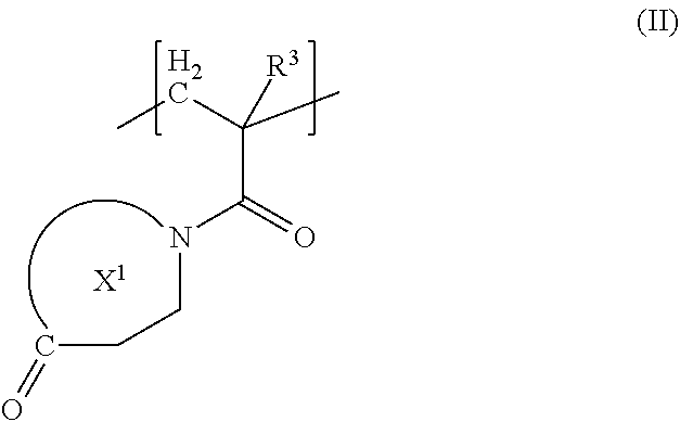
CCC(C)([R3])C(=O)NCCC=O.[X1]
